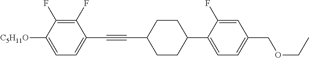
C1(F)=C(F)C([C5H11O])=CC=C1C#CC1CCC(C2=CC=C(COCC)C=C2F)CC1
